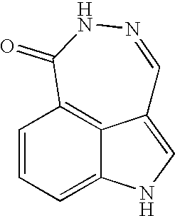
C1=CC=C2C3=C1C(=O)NN=CC3=CN2
